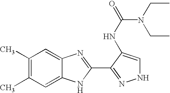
C1(C)=C(C)C=C2C(=C1)N=C(C1=NNC=C1NC(N(CC)CC)=O)N2
